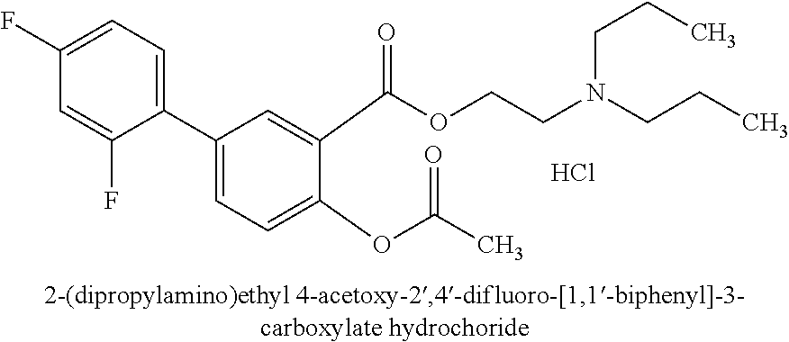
Cl.C1(C2=CC=C(OC(C)=O)C(C(OCCN(CCC)CCC)=O)=C2)=CC=C(F)C=C1F
